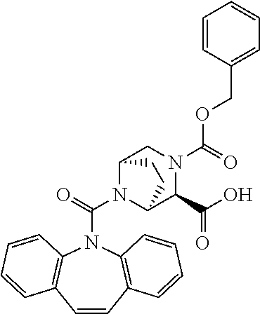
C1=CC2=C(N(C(=O)N3C4C(C(=O)O)N(C(OCC5=CC=CC=C5)=O)CC3CC4)C3=C1C=CC=C3)C=CC=C2
